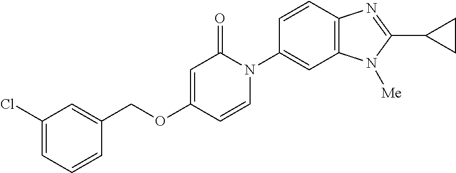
C1(COC2=CC(=O)N(C3=CC4=C(C=C3)N=C(C3CC3)N4[Me])C=C2)=CC(Cl)=CC=C1
